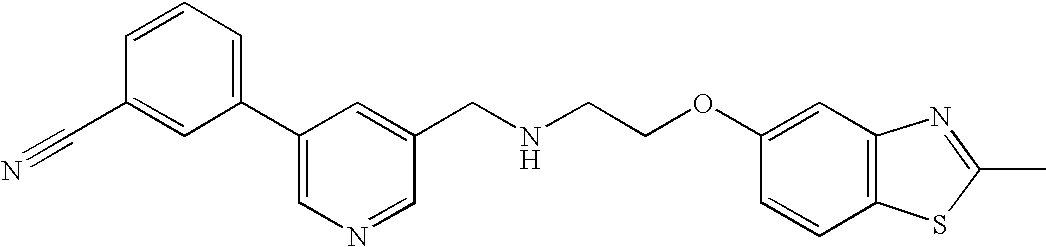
C1(C#N)=CC(C2=CN=CC(CNCCOC3=CC4=C(C=C3)SC(C)=N4)=C2)=CC=C1
